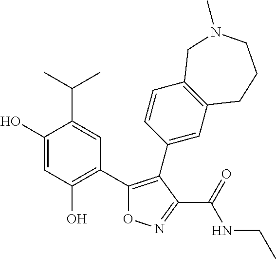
C1(O)=CC(O)=C(C2=C(C3=CC4=C(C=C3)CN(C)CCC4)C(C(=O)NCC)=NO2)C=C1C(C)C
